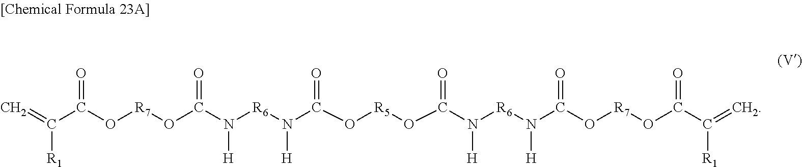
C=C(C(O[R7]OC(N([R6]N(C(O[R5]OC(N([R6]N(C(O[R7]OC(C(=C)[R1])=O)=O)[H])[H])=O)=O)[H])[H])=O)=O)[R1]
